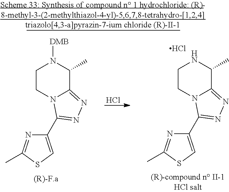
C1CN2C(=NN=C2C2=CSC(C)=N2)C(C)N1[DMB].Cl.C1CN2C(=NN=C2C2=CSC(C)=N2)C(C)N1.Cl
